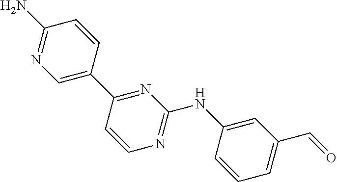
C1=C(NC2=NC=CC(C3=CN=C(N)C=C3)=N2)C=CC=C1C=O
